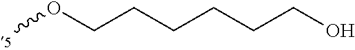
COCCCCCCO
